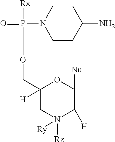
O=P(N1CCC(N)CC1)([Rx])OCC1([H])CN([Ry])([Rz])C([H])C([Nu])O1
